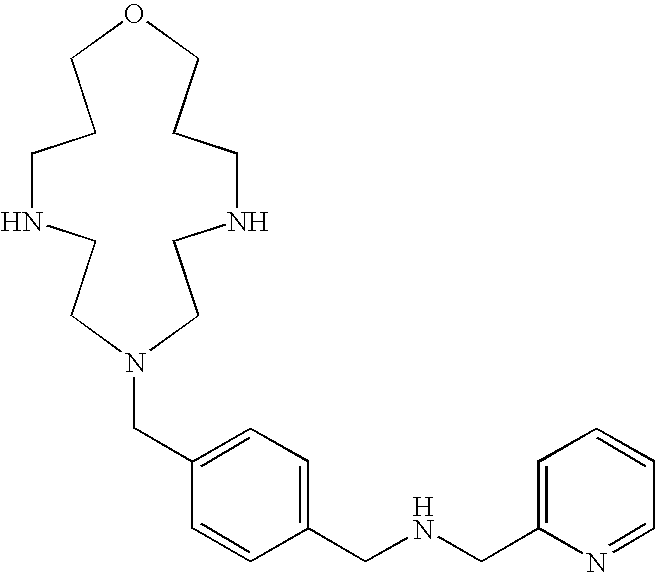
C1NCCN(CC2=CC=C(CNCC3=CC=CC=N3)C=C2)CCNCCCOCC1
